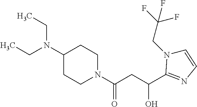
C(N(C1CCN(C(CC(O)C2=NC=CN2CC(F)(F)F)=O)CC1)CC)C
